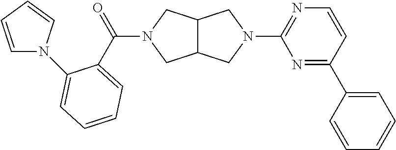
C12C(CN(C(=O)C3=CC=CC=C3N3C=CC=C3)C1)CN(C1=NC=CC(C3=CC=CC=C3)=N1)C2
